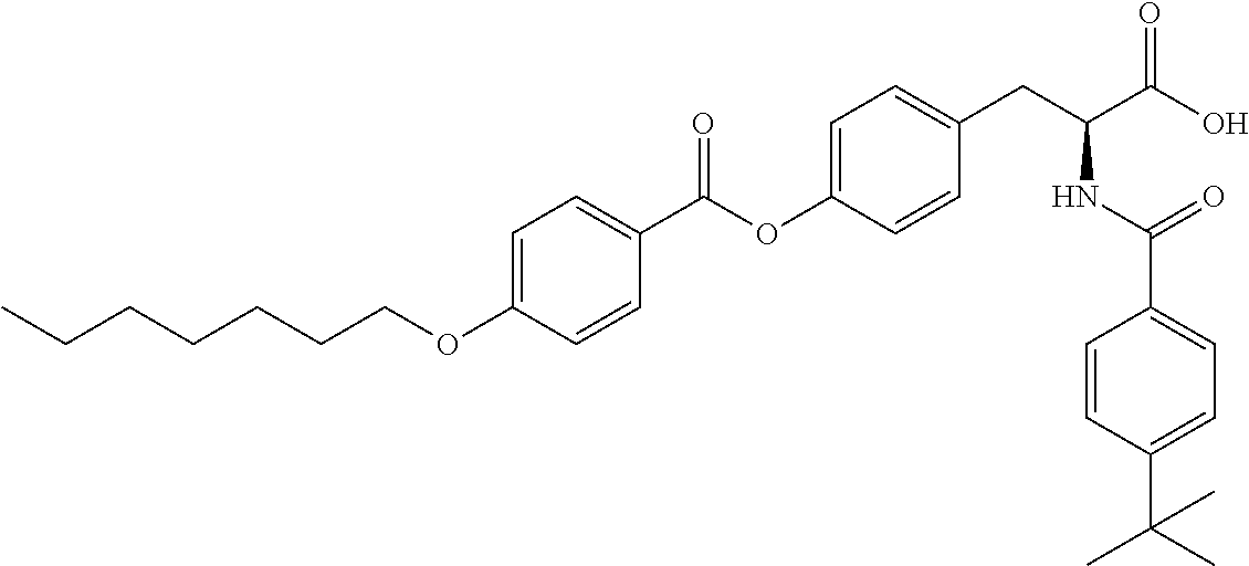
C1=C(OCCCCCCC)C=CC(C(OC2=CC=C(CC(C(O)=O)NC(C3=CC=C(C(C)(C)C)C=C3)=O)C=C2)=O)=C1
